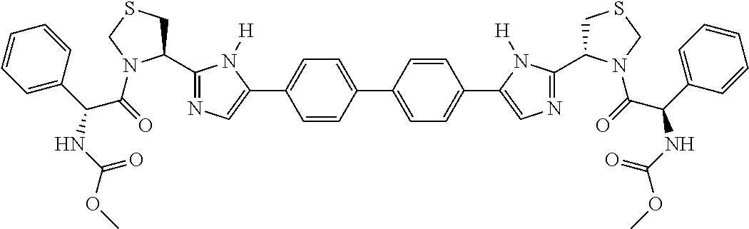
C1=CC(C2=CC=C(C3=CN=C(C4CSCN4C(=O)C(NC(=O)OC)C4=CC=CC=C4)N3[H])C=C2)=CC=C1C1=CN=C(C2CSCN2C(=O)C(NC(=O)OC)C2=CC=CC=C2)N1[H]
